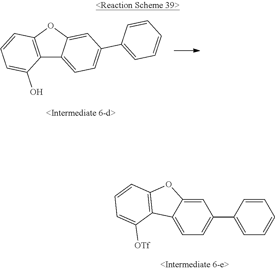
C12=C(OC3=CC(C4=CC=CC=C4)=CC=C13)C=CC=C2O.C1=C2C(=CC=C1C1=CC=CC=C1)C1=C(O2)C=CC=C1[OTf]
